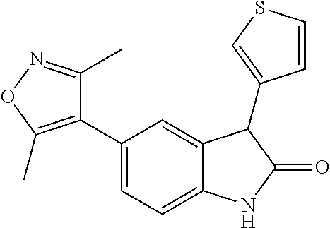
C1=C(C2=C(C)ON=C2C)C=C2C(=C1)NC(=O)C2C1=CSC=C1
